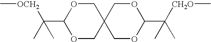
C1C2(COC(C([OCH2]C)(C)C)O1)COC(C([CH2O]C)(C)C)OC2
